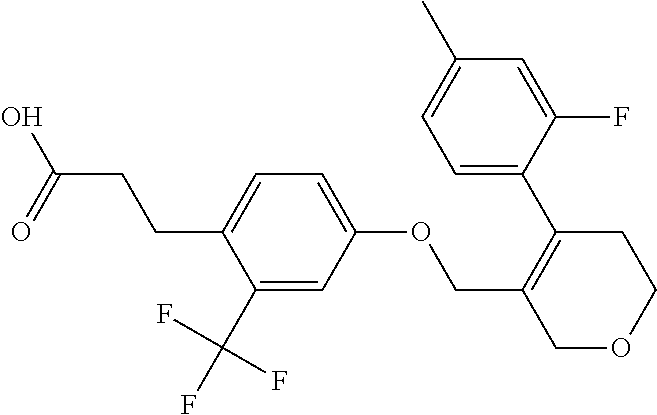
C(CCC1=CC=C(OCC2=C(C3=CC=C(C)C=C3F)CCOC2)C=C1C(F)(F)F)(=O)O
